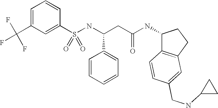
C1(S(NC(CC(NC2C3=C(CC2)C=C(CNC2CC2)C=C3)=O)C2=CC=CC=C2)(=O)=O)=CC(C(F)(F)F)=CC=C1
